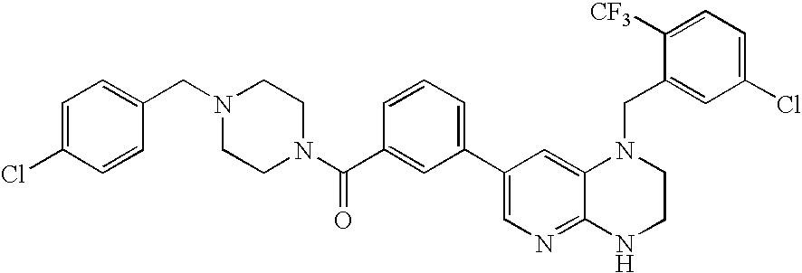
C1(C2=CN=C3C(=C2)N(CC2=CC(Cl)=CC=C2[CF3])CCN3)=CC=CC(C(N2CCN(CC3=CC=C(Cl)C=C3)CC2)=O)=C1
